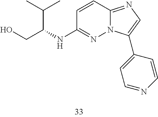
C(NC1=NN2C(=NC=C2C2=CC=NC=C2)C=C1)(C(C)C)CO
